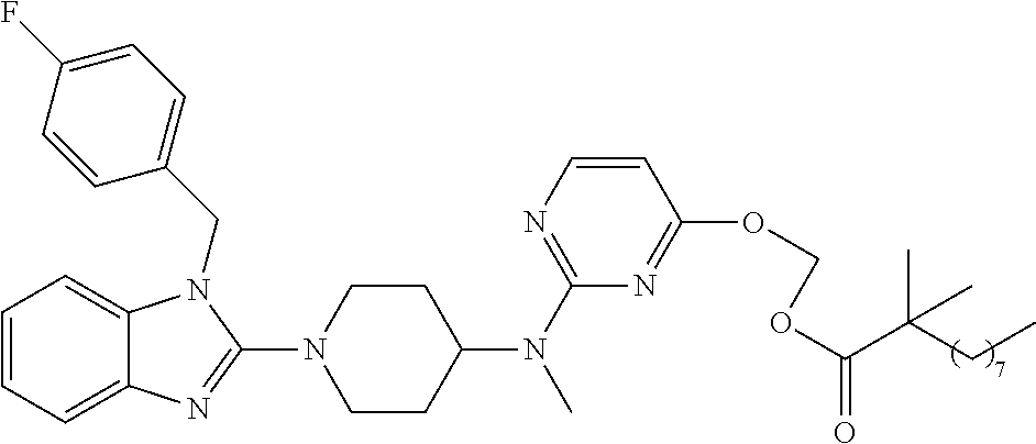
C1=CC=C2C(=C1)N(CC1=CC=C(F)C=C1)C(N1CCC(N(C3=NC=CC(OCOC(C(C)(CC)C)=O)=N3)C)CC1)=N2
